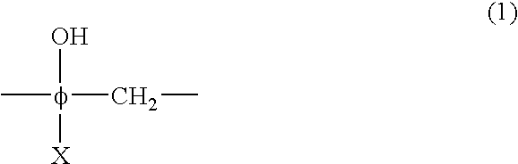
C[f](CC)(O)[X]
